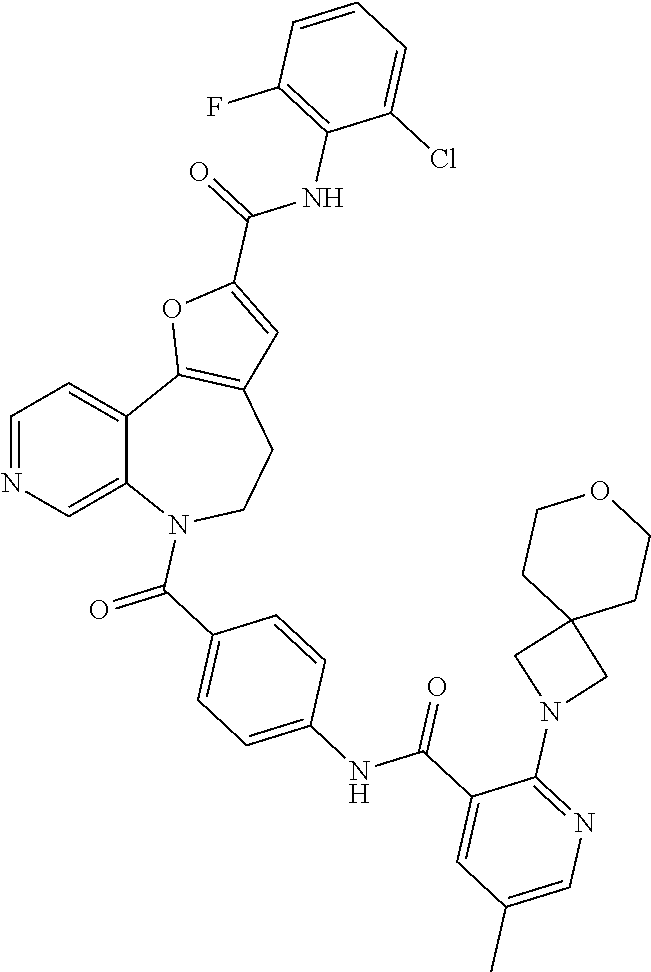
C12=CN=CC=C1C1=C(CCN2C(C2=CC=C(NC(C3=CC(C)=CN=C3N3CC4(C3)CCOCC4)=O)C=C2)=O)C=C(C(=O)NC2=C(F)C=CC=C2Cl)O1
